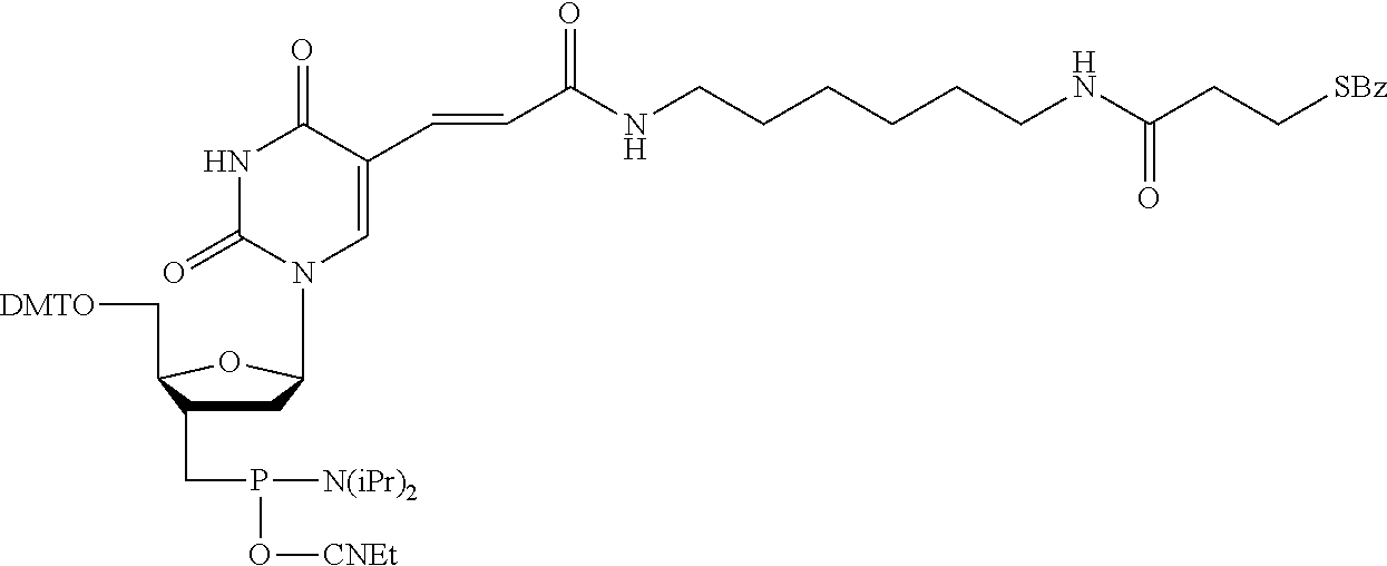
C1C(CP([N(iPr)2])O[CNEt])C(C[DMTO])OC1N1C=C(C=CC(NCCCCCCNC(CC[SBz])=O)=O)C(=O)NC1=O
